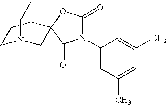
C1N2CC3(C(C1)CC2)OC(=O)N(C1=CC(C)=CC(C)=C1)C3=O
